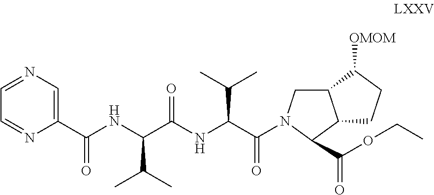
C1=NC=C(C(NC(C(NC(C(=O)N2CC3C(C2C(OCC)=O)CCC3[OMOM])C(C)C)=O)C(C)C)=O)N=C1
